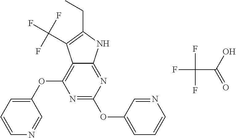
N1=C(OC2=CC=CN=C2)N=C2C(=C1OC1=CC=CN=C1)C(C(F)(F)F)=C(CC)N2.FC(C(=O)O)(F)F
